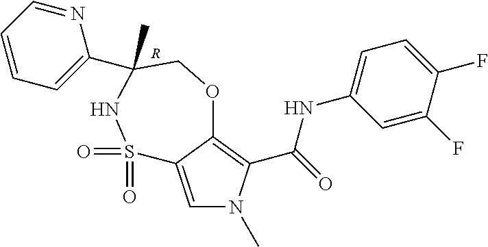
C1=C2C(=C(C(=O)NC3=CC=C(F)C(F)=C3)N1C)OCC(C1=CC=CC=N1)(C)NS2(=O)=O.[R]
